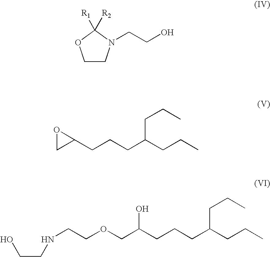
C1CN(CCO)C([R2])([R1])O1.O1CC1CCCC(CCC)CCC.C(CCCC(CCC)CCC)(COCCNCCO)O
